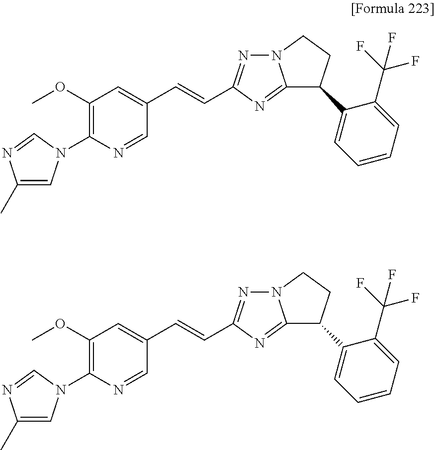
C1(OC)=C(N2C=C(C)N=C2)N=CC(C=CC2=NN3C(=N2)C(C2=CC=CC=C2C(F)(F)F)CC3)=C1.C1(OC)=C(N2C=C(C)N=C2)N=CC(C=CC2=NN3C(=N2)C(C2=CC=CC=C2C(F)(F)F)CC3)=C1
